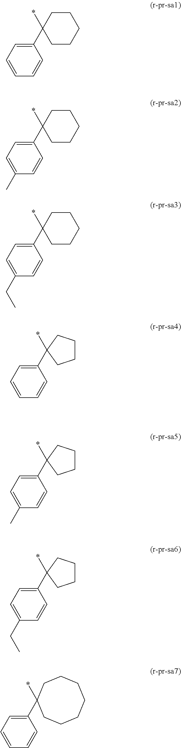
C1CCCCC1(C1=CC=CC=C1)*.C1CCCCC1(C1=CC=C(C)C=C1)*.C1CCCCC1(C1=CC=C(CC)C=C1)*.C1(C2(*)CCCC2)=CC=CC=C1.C1(C2(*)CCCC2)=CC=C(C)C=C1.C1(C2(*)CCCC2)=CC=C(CC)C=C1.C1=CC=C(C2(*)CCCCCCC2)C=C1
